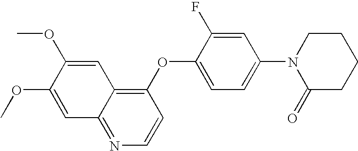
C1(OC2=CC=C(N3C(=O)CCCC3)C=C2F)=C2C(=NC=C1)C=C(OC)C(OC)=C2
